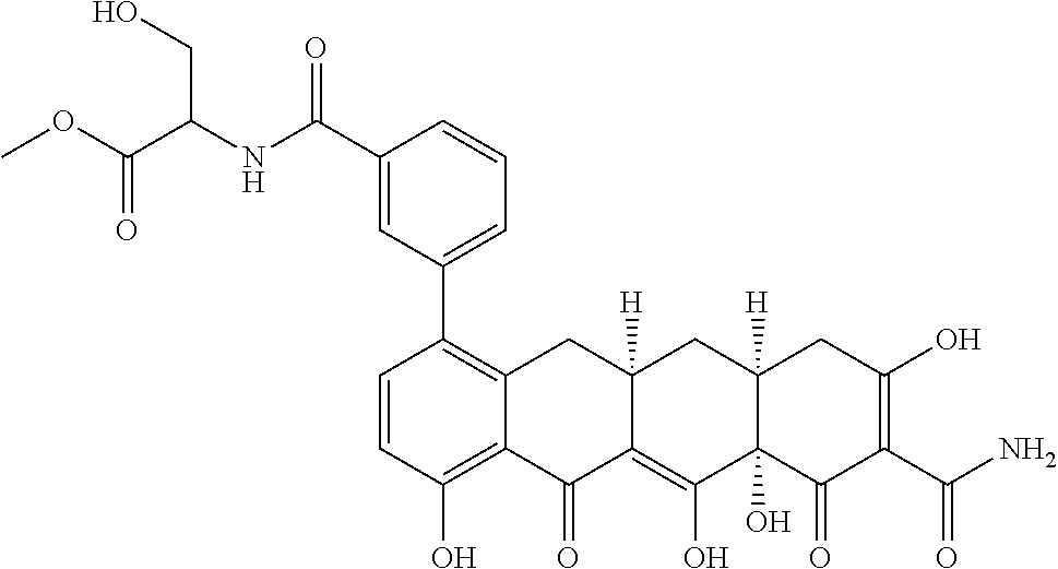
C1=CC(O)=C2C(=C1C1=CC=CC(C(NC(C(OC)=O)CO)=O)=C1)CC1([H])C(=C(O)C3(O)C([H])(C1)CC(O)=C(C(N)=O)C3=O)C2=O
